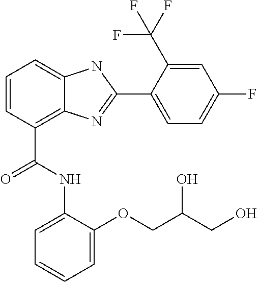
C1=CC(C(=O)NC2=CC=CC=C2OCC(CO)O)=C2C(=C1)NC(C1=CC=C(F)C=C1C(F)(F)F)=N2
